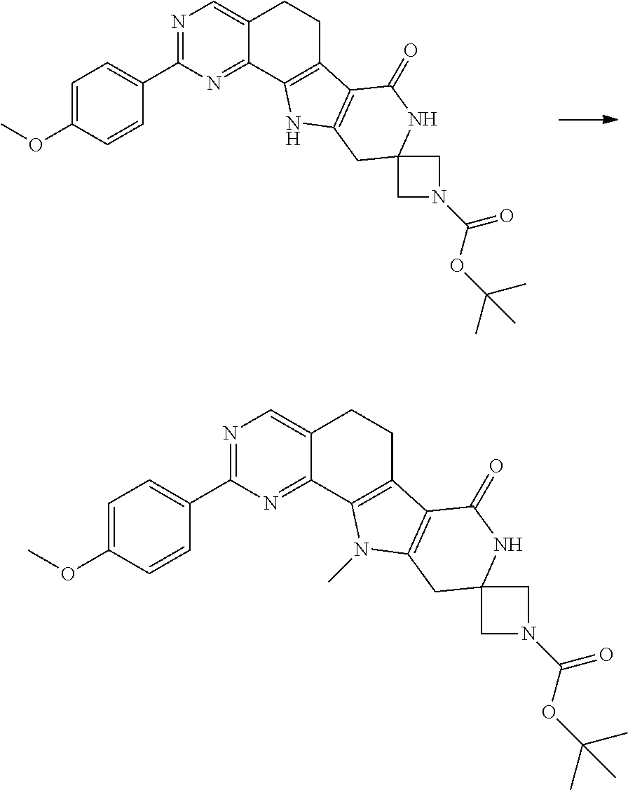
N1=C(C2=CC=C(OC)C=C2)N=C2C(=C1)CCC1=C2NC2=C1C(=O)NC1(C2)CN(C(OC(C)(C)C)=O)C1.N1=C(C2=CC=C(OC)C=C2)N=C2C(=C1)CCC1=C2N(C)C2=C1C(=O)NC1(C2)CN(C(OC(C)(C)C)=O)C1
